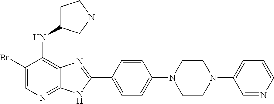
C1(Br)=CN=C2C(=C1NC1CCN(C)C1)N=C(C1=CC=C(N3CCN(C4=CC=CN=C4)CC3)C=C1)N2
